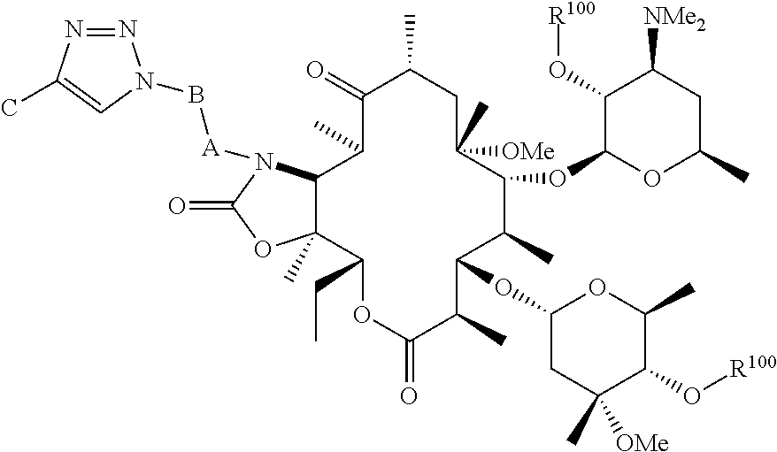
N1=NC(C)=CN1B[A]N1C2C(C)(C(CC)OC(=O)C(C)C(OC3CC(C)([OMe])C(O[R100])C(C)O3)C(C)C(OC3C(O[R100])C([NMe2])CC(C)O3)C([OMe])(C)CC(C)C(=O)C2C)OC1=O
